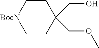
C1C[BocN]CCC1(CO)COC
